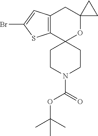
C12=C(SC(Br)=C1)C1(OC3(C2)CC3)CCN(C(=O)OC(C)(C)C)CC1
